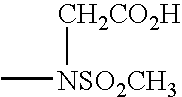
[CH2CO2H][NSO2CH3]C
